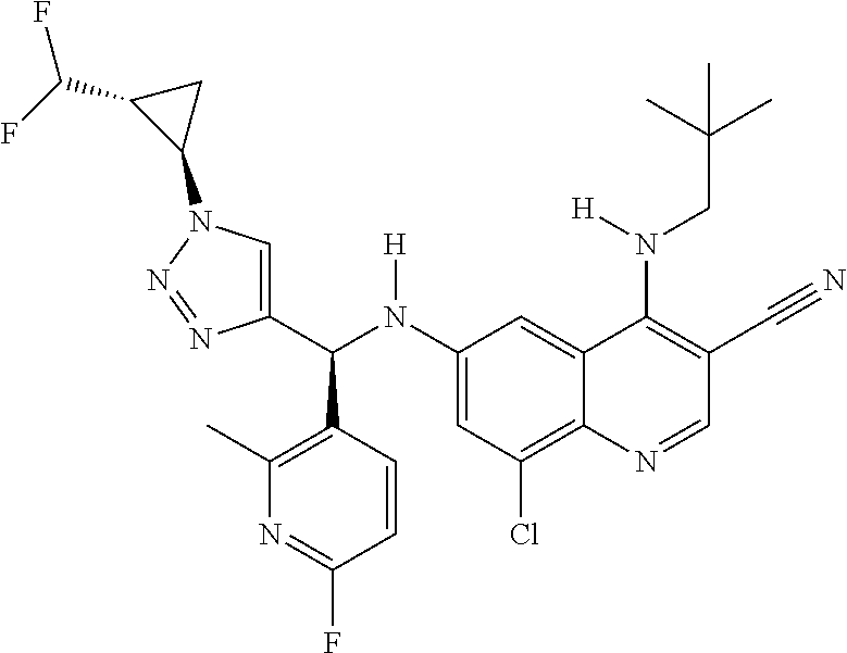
C1(N(C(C2=CN(C3CC3C(F)F)N=N2)C2=C(C)N=C(F)C=C2)[H])=CC(Cl)=C2C(=C1)C(N(CC(C)(C)C)[H])=C(C#N)C=N2
